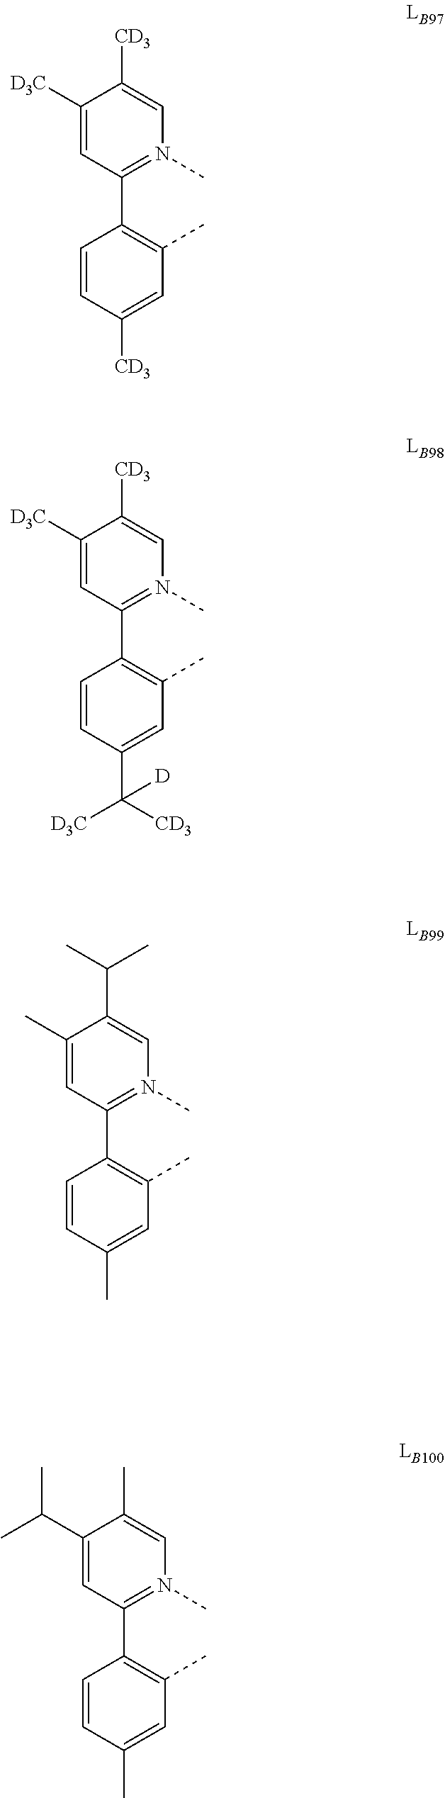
C1=CC([CD3])=CC(C)=C1C1=N(C)C=C([CD3])C([D3C])=C1.C1=CC(C([CD3])([D])[D3C])=CC(C)=C1C1=N(C)C=C([CD3])C([D3C])=C1.C1=CC(C)=CC(C)=C1C1=N(C)C=C(C(C)C)C(C)=C1.C1=CC(C)=CC(C)=C1C1=N(C)C=C(C)C(C(C)C)=C1
